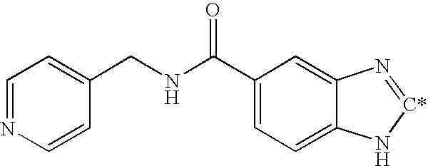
C1(C(NCC2=CC=NC=C2)=O)=CC=C2C(=C1)N=[C*]N2
